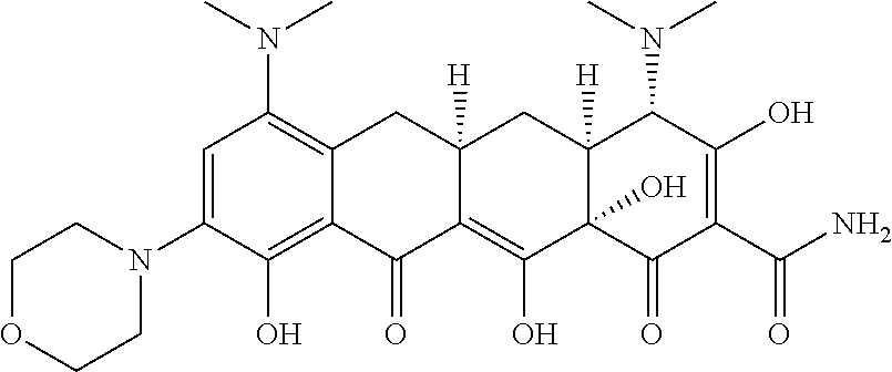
C1=C(N2CCOCC2)C(O)=C2C(=C1N(C)C)CC1([H])C(=C(O)C3(O)C([H])(C1)C(N(C)C)C(O)=C(C(N)=O)C3=O)C2=O
